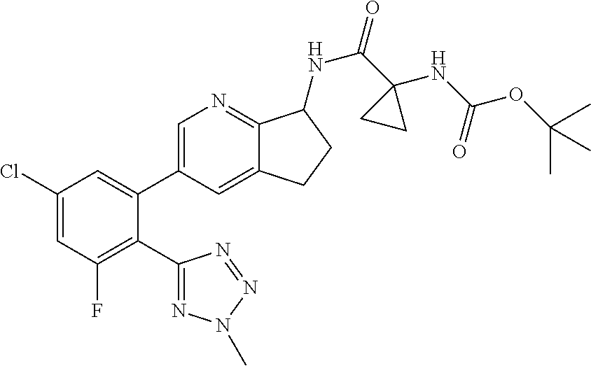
C1(Cl)=CC(F)=C(C2=NN(C)N=N2)C(C2=CN=C3C(=C2)CCC3NC(=O)C2(NC(=O)OC(C)(C)C)CC2)=C1
